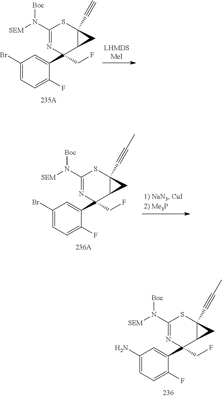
C1(Br)=CC=C(F)C(C2(CF)N=C(N([SEM])[Boc])SC3(C#C)C2C3)=C1.C1(Br)=CC=C(F)C(C2(CF)N=C(N([SEM])[Boc])SC3(C#CC)C2C3)=C1.C1(N)=CC=C(F)C(C2(CF)N=C(N([SEM])[Boc])SC3(C#CC)C2C3)=C1
